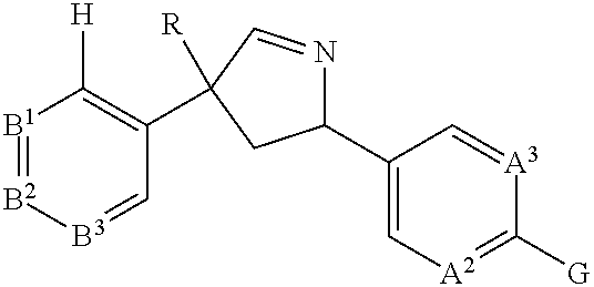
[B1]1=[B2][B3]=CC(C2([R])C=NC(C3=C[A2]=C([G])[A3]=C3)C2)=C1[H]
